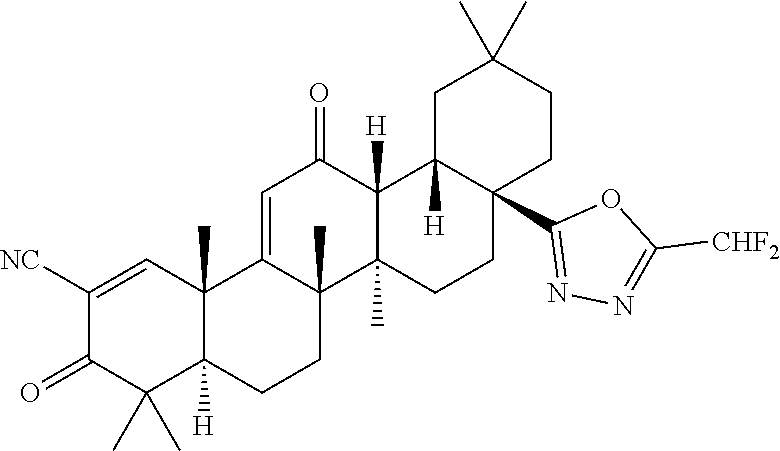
C1([NC])=CC2(C)C([H])(C(C)(C)C1=O)CCC1(C)C2=CC(=O)C2([H])C1(C)CCC1(C3=NN=C([CHF2])O3)C2([H])CC(C)(C)CC1
